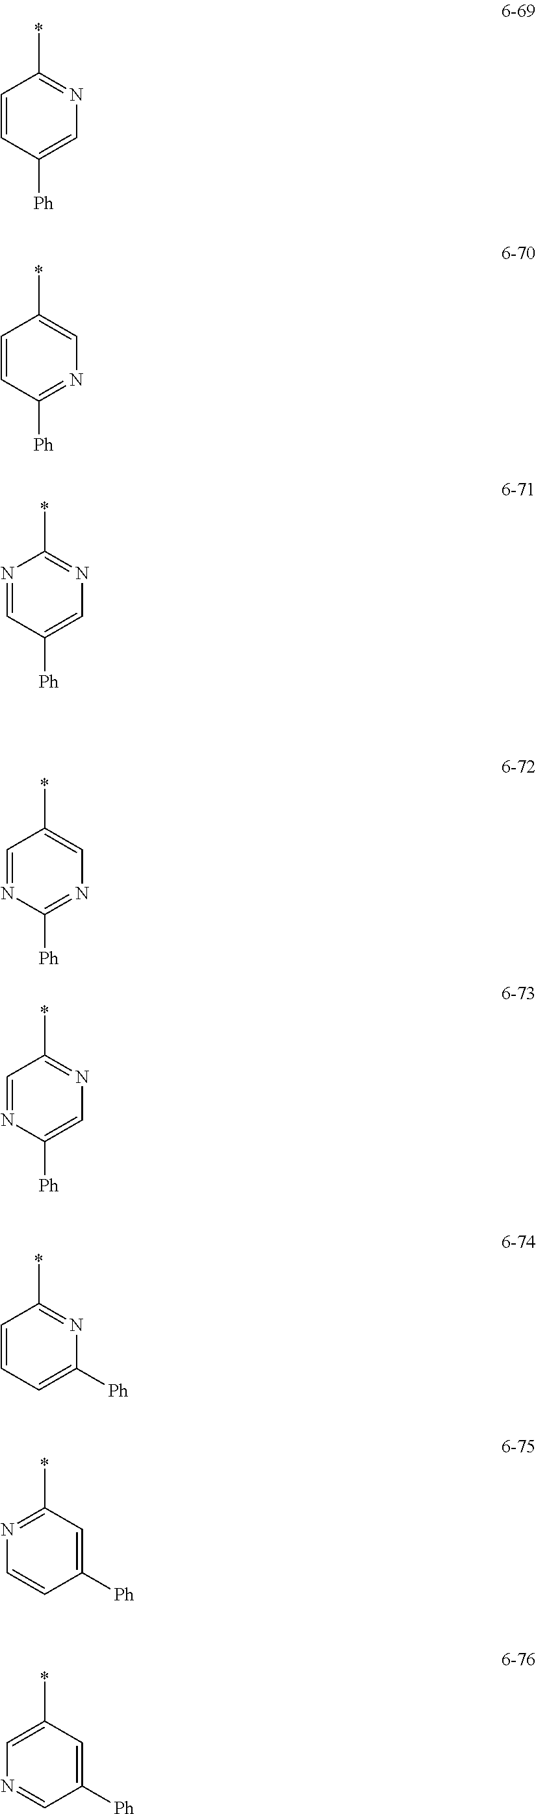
C1=NC([Ph])=CN=C1*.C1=CC=C([Ph])N=C1*.N1=C(*)C=C([Ph])C=C1.C1=C(*)C=C([Ph])C=N1.C1=NC([Ph])=NC=C1*.N1=CC([Ph])=CN=C1*.C1=CC([Ph])=NC=C1*.C1=CC([Ph])=CN=C1*
